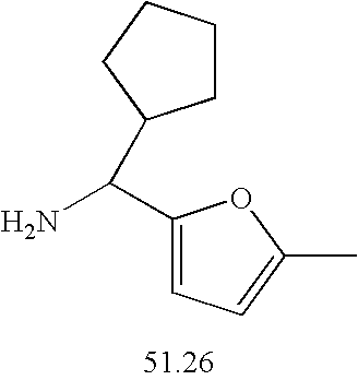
NC(C1=CC=C(C)O1)C1CCCC1
